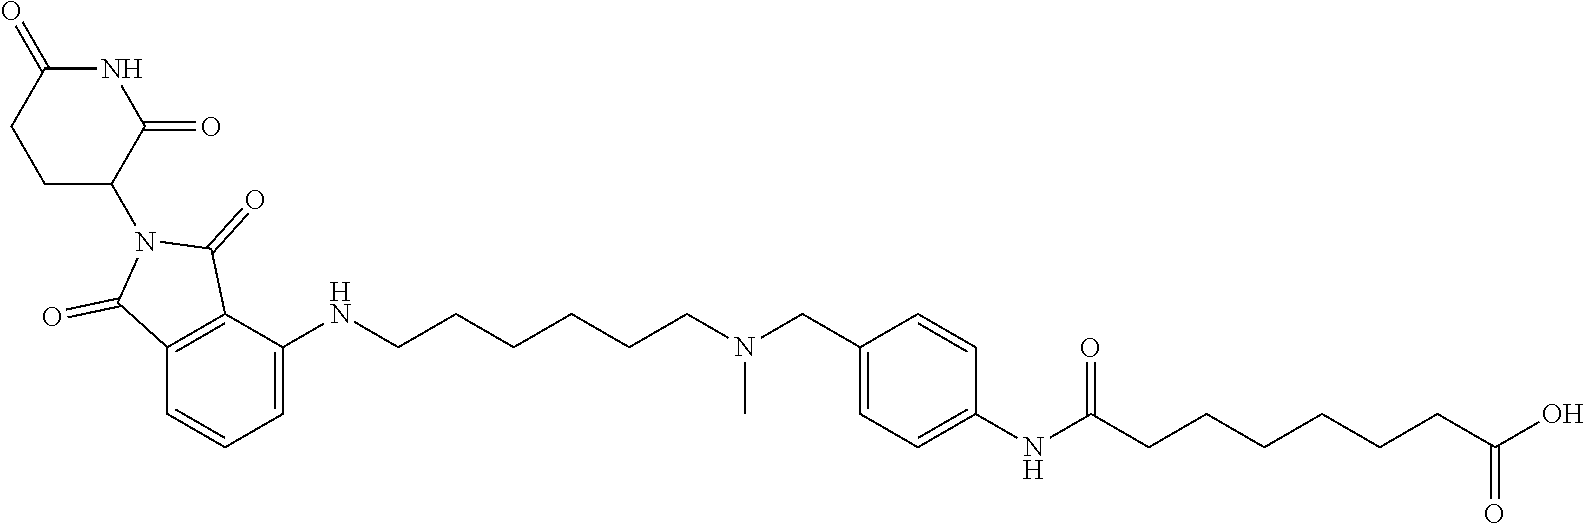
C1=C(NC(CCCCCCC(O)=O)=O)C=CC(CN(CCCCCCNC2=CC=CC3=C2C(=O)N(C2C(=O)NC(=O)CC2)C3=O)C)=C1
